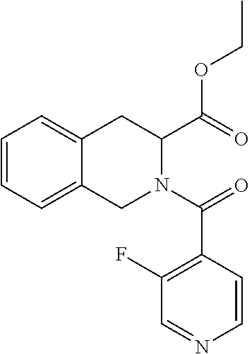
C1=CC=C2C(=C1)CC(C(OCC)=O)N(C(=O)C1=C(F)C=NC=C1)C2
